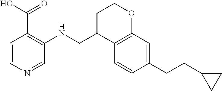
C1=CN=CC(NCC2C3=C(OCC2)C=C(CCC2CC2)C=C3)=C1C(O)=O
